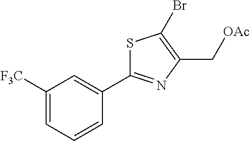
C(C1=C(Br)SC(C2=CC([F3C])=CC=C2)=N1)[OAc]
